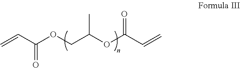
C=CC(OCC(OC(C=C)=O)C)=O
